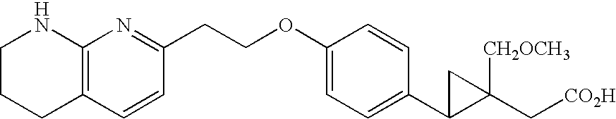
C12=C(CCCN1)C=CC(CCOC1=CC=C(C3C(C[CO2H])([CH2OCH3])C3)C=C1)=N2
